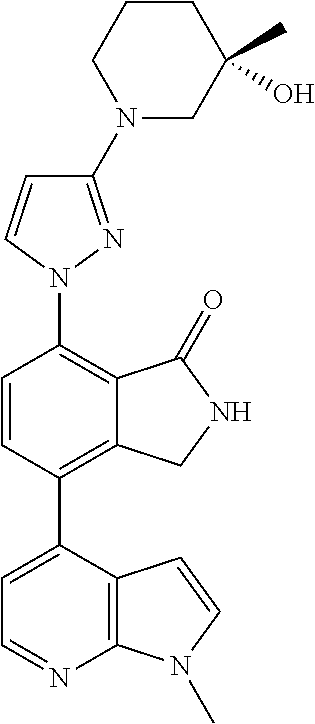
C1=C(C2=C3C(=C(N4C=CC(N5CC(O)(C)CCC5)=N4)C=C2)C(=O)NC3)C2=C(N=C1)N(C)C=C2
